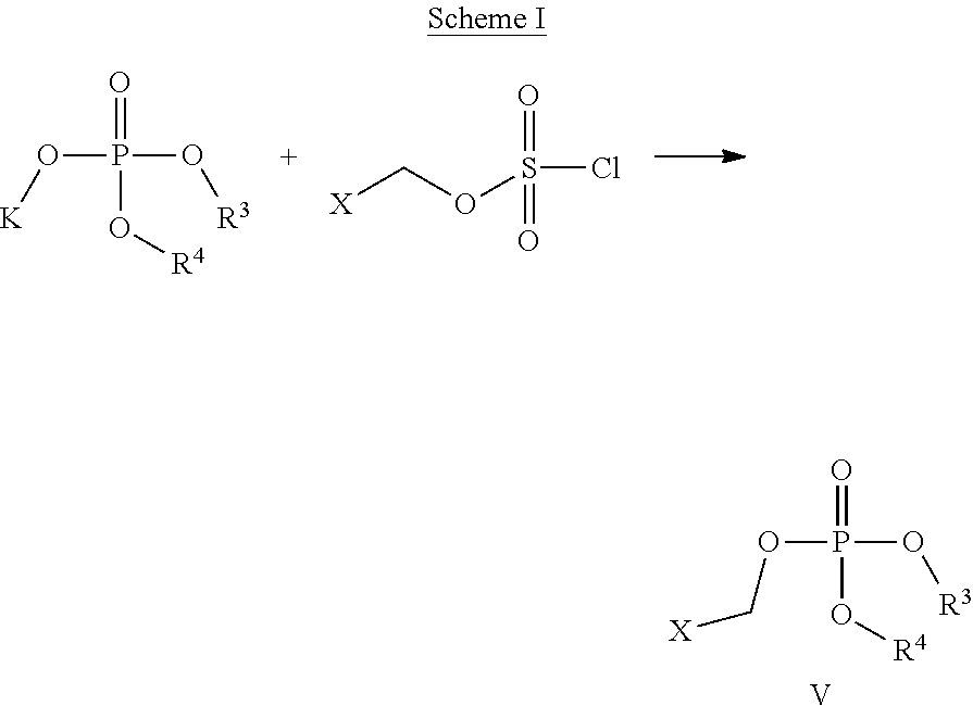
O=P(O[R4])(O[R3])O[K].[X]COS(Cl)(=O)=O.O=P(O[R4])(O[R3])OC[X].[V]
